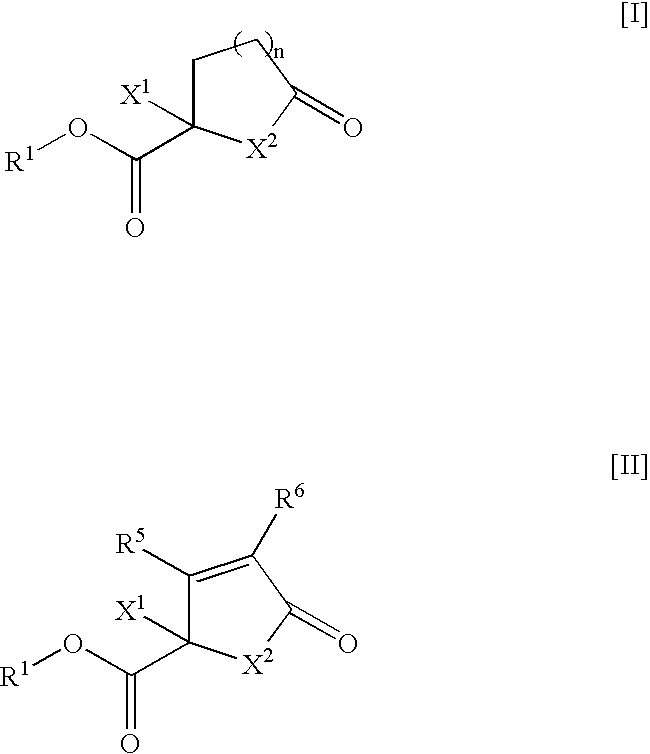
C1C(C(O[R1])=O)([X1])[X2]C(=O)C1.C1([R5])=C([R6])C(=O)[X2]C1(C(O[R1])=O)[X1]
